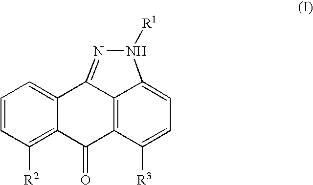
C1=CC([R2])=C2C(=C1)C1=NN([R1])C3=CC=C([R3])C(=C13)C2=O
